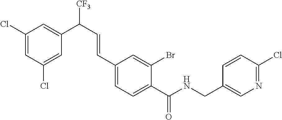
C1(Cl)=CC(Cl)=CC(C([CF3])C=CC2=CC=C(C(NCC3=CN=C(Cl)C=C3)=O)C(Br)=C2)=C1
